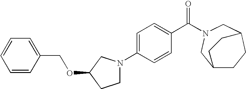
C1=C(N2CCC(OCC3=CC=CC=C3)C2)C=CC(C(=O)N2CC3CCC(C2)CC3)=C1
